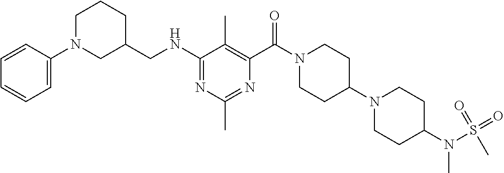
N1=C(NCC2CN(C3=CC=CC=C3)CCC2)C(C)=C(C(=O)N2CCC(N3CCC(N(S(=O)(=O)C)C)CC3)CC2)N=C1C
